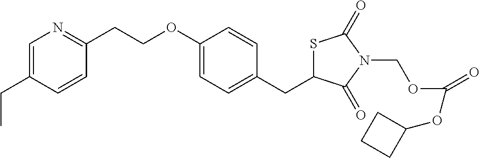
C(OC1=CC=C(CC2SC(=O)N(COC(OC3CCC3)=O)C2=O)C=C1)CC1=NC=C(CC)C=C1
